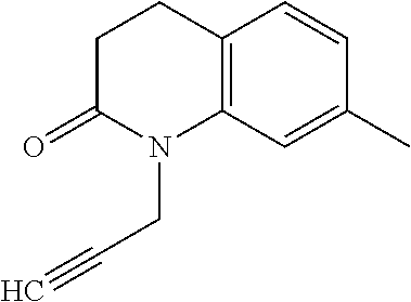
C1C(=O)N(CC#C)C2=C(C1)C=CC(C)=C2
